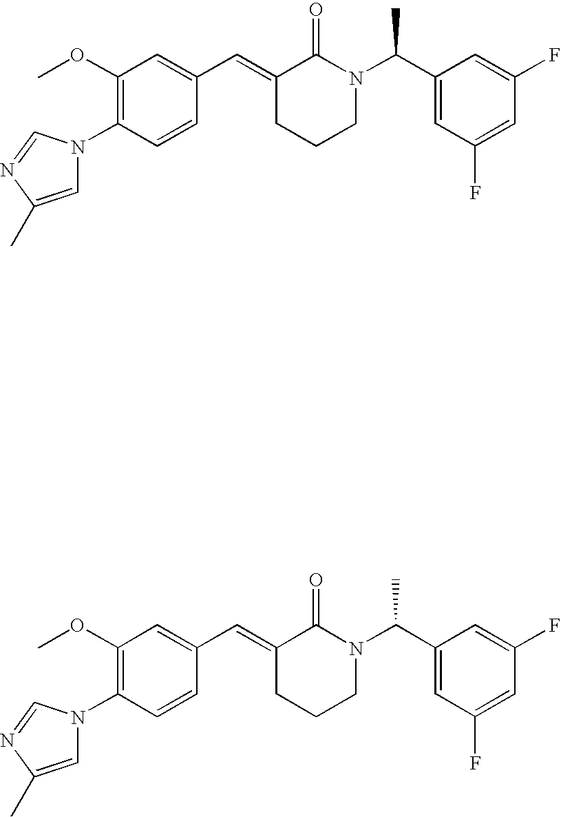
C1=CC(N2C=C(C)N=C2)=C(OC)C=C1C=C1CCCN(C(C2=CC(F)=CC(F)=C2)C)C1=O.C1=CC(N2C=C(C)N=C2)=C(OC)C=C1C=C1CCCN(C(C2=CC(F)=CC(F)=C2)C)C1=O
